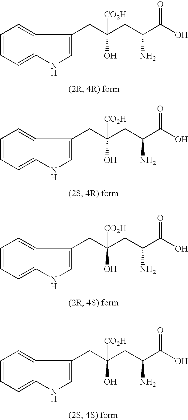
C1=CC=C2C(=C1)C(CC(CC(C(O)=O)N)([CO2H])O)=CN2.C1=CC=C2C(=C1)C(CC(CC(C(O)=O)N)([CO2H])O)=CN2.C1=CC=C2C(=C1)C(CC(CC(C(O)=O)N)([CO2H])O)=CN2.C1=CC=C2C(=C1)C(CC(CC(C(O)=O)N)([CO2H])O)=CN2
